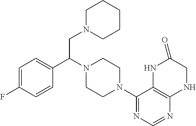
C1=C(F)C=CC(C(N2CCN(C3=NC=NC4=C3NC(=O)CN4)CC2)CN2CCCCC2)=C1
